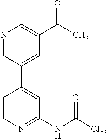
C1=CN=C(NC(C)=O)C=C1C1=CC(C(C)=O)=CN=C1
